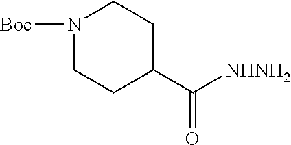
N1([Boc])CCC(C([NHNH2])=O)CC1
